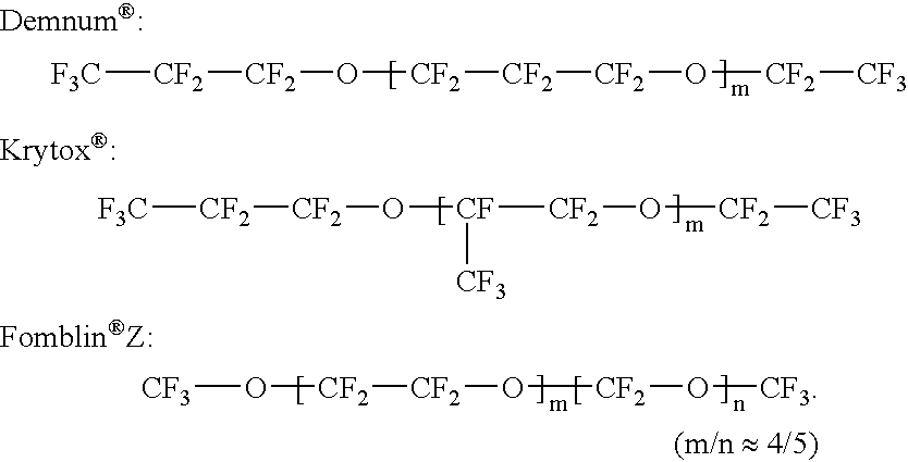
[CF2]([F3C])[CF2]O[CF2][CF2][CF2]O[CF2][CF3].[CF2]([F3C])[CF2]O[CF]([CF2]O[CF2][CF3])[CF3].[CF3]O[CF2][CF2]O[CF2]O[CF3]
